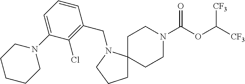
C1C2(N(CC3=C(Cl)C(N4CCCCC4)=CC=C3)CC1)CCN(C(OC([CF3])[CF3])=O)CC2
